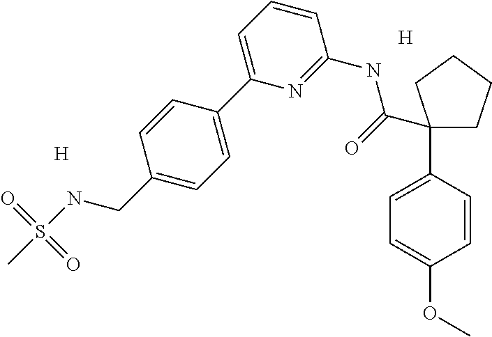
C1=C(C2(C(=O)NC3=NC(C4=CC=C(CNS(C)(=O)=O)C=C4)=CC=C3)CCCC2)C=CC(OC)=C1.[H].[H]
